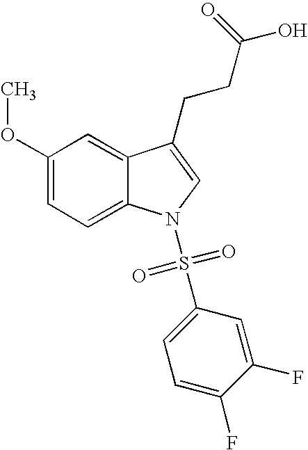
C1(OC)=CC=C2C(=C1)C(CCC(O)=O)=CN2S(=O)(=O)C1=CC=C(F)C(F)=C1
